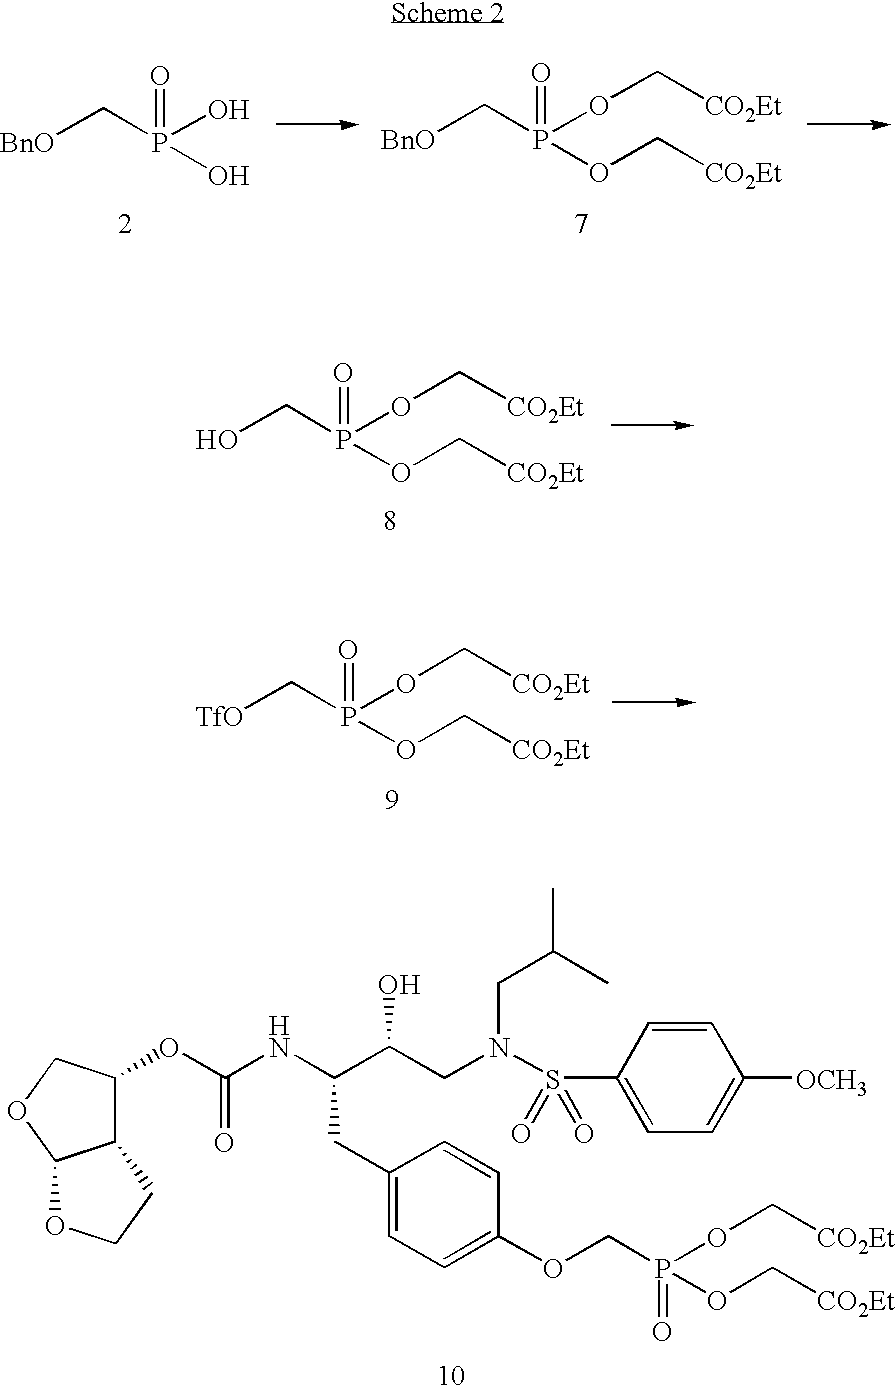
[BnO]CP(O)(=O)O.[BnO]CP(OC[CO2Et])(OC[CO2Et])=O.OCP(OC[CO2Et])(OC[CO2Et])=O.[TfO]CP(OC[CO2Et])(OC[CO2Et])=O.C12C(OC(NC(C(CN(S(C3=CC=C([OCH3])C=C3)(=O)=O)CC(C)C)O)CC3=CC=C(OCP(OC[CO2Et])(OC[CO2Et])=O)C=C3)=O)COC1OCC2
